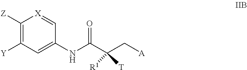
C1(NC(C(C[A])([T])[R1])=O)=CC([Y])=C([Z])[X]=C1
